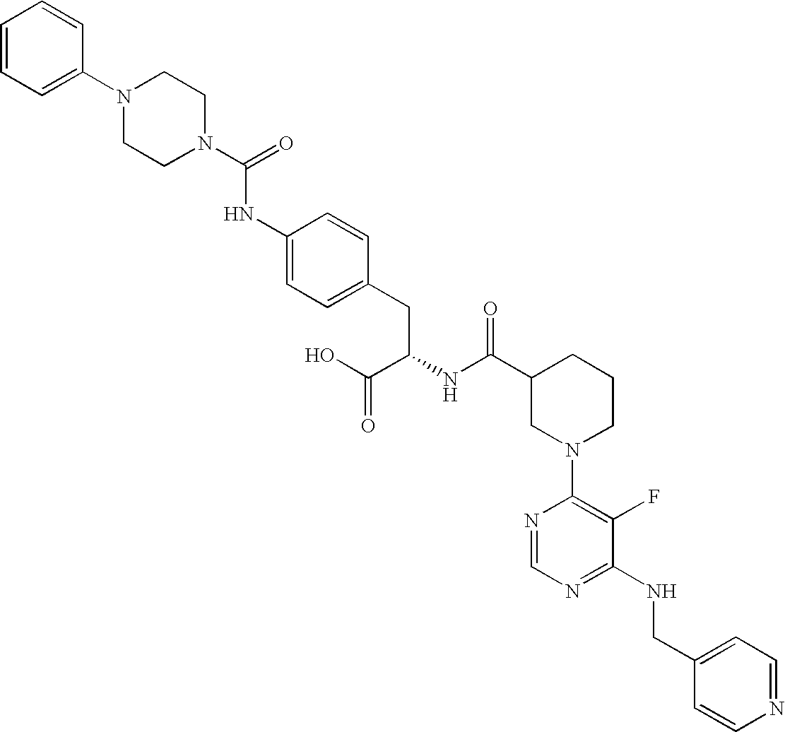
N1(C2=CC=CC=C2)CCN(C(=O)NC2=CC=C(CC(NC(C3CN(C4=C(F)C(NCC5=CC=NC=C5)=NC=N4)CCC3)=O)C(O)=O)C=C2)CC1
